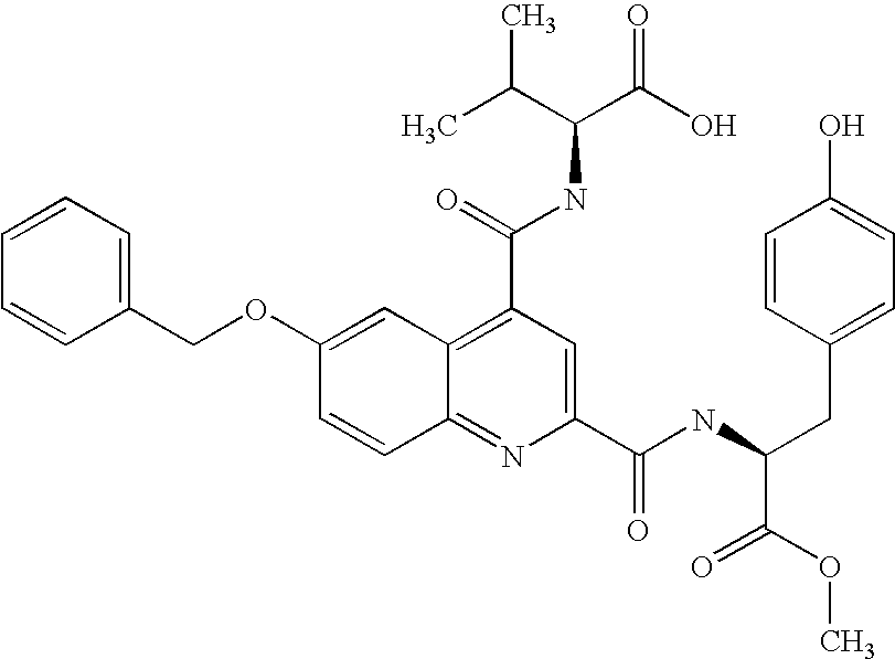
C1=CC=CC(COC2=CC3=C(C(NC(C(C)C)C(O)=O)=O)C=C(C(NC(CC4=CC=C(O)C=C4)C(=O)OC)=O)N=C3C=C2)=C1
